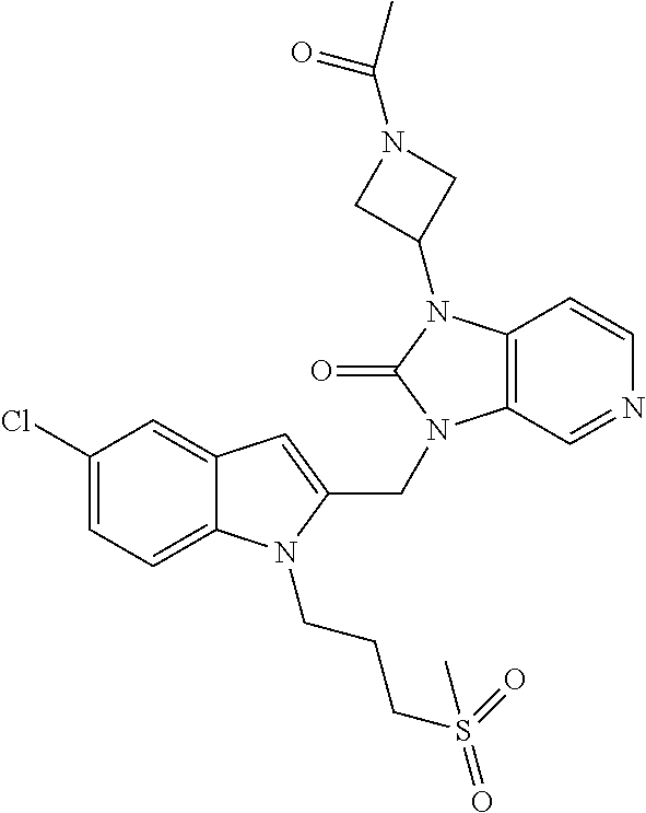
C12=CC(Cl)=CC=C1N(CCCS(=O)(=O)C)C(CN1C3=C(N(C4CN(C(=O)C)C4)C1=O)C=CN=C3)=C2
